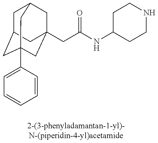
C1C2CC3(C4=CC=CC=C4)CC(CC(NC4CCNCC4)=O)(CC1C3)C2
